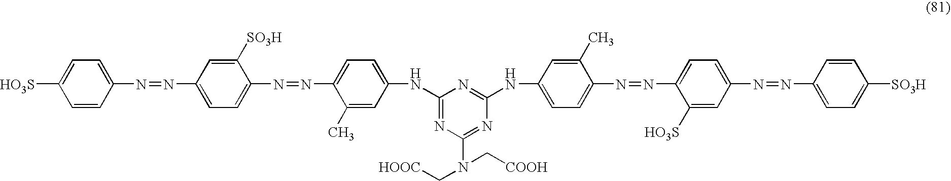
[HO3S]C1=CC=C(N=NC2=CC=C(N=NC3=CC=C(NC4=NC(N(C[COOH])C[HOOC])=NC(NC5=CC=C(N=NC6=CC=C(N=NC7=CC=C([SO3H])C=C7)C=C6[HO3S])C(C)=C5)=N4)C=C3C)C([SO3H])=C2)C=C1
